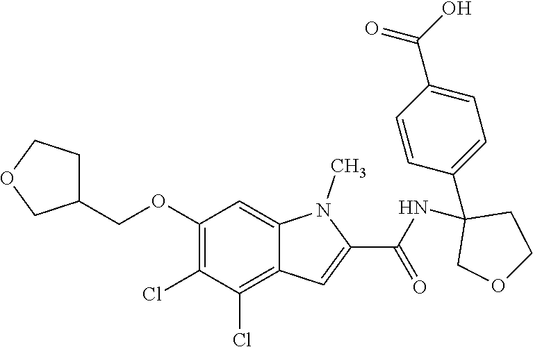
C1(OCC2CCOC2)=C(Cl)C(Cl)=C2C(=C1)N(C)C(C(NC1(C3=CC=C(C(=O)O)C=C3)COCC1)=O)=C2
